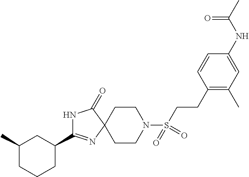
N1C(C2CC(C)CCC2)=NC2(C1=O)CCN(S(CCC1=C(C)C=C(NC(C)=O)C=C1)(=O)=O)CC2
